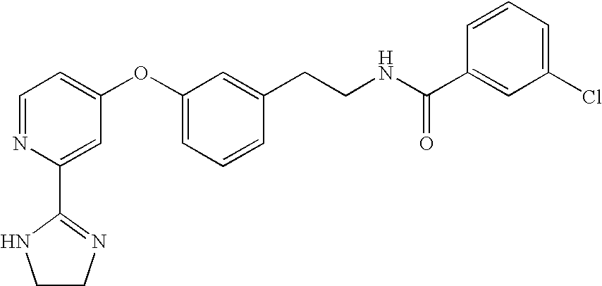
C1=NC(C2=NCCN2)=CC(OC2=CC=CC(CCNC(C3=CC(Cl)=CC=C3)=O)=C2)=C1
